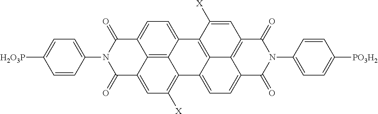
C1(=O)C2=CC([X])=C3C4=C2C(=CC=C4C2=C4C3=CC=C3C4=C(C=C2[X])C(=O)N(C2=CC=C([PO3H2])C=C2)C3=O)C(=O)N1C1=CC=C([H2O3P])C=C1
